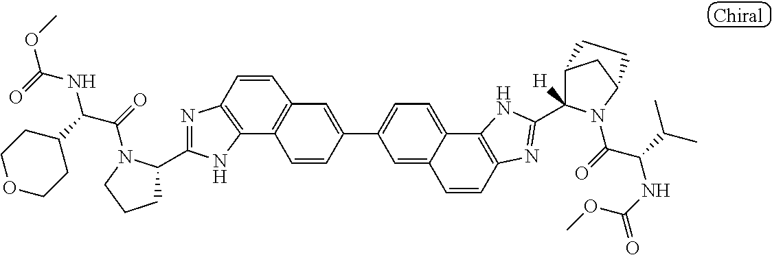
C12=C(N=C(C3CCCN3C(=O)C(C3CCOCC3)NC(=O)OC)N1)C=CC1=C2C=CC(C2=CC=C3C4=C(N=C(C5([H])C6CC(N5C(C(C(C)C)NC(OC)=O)=O)CC6)N4)C=CC3=C2)=C1
